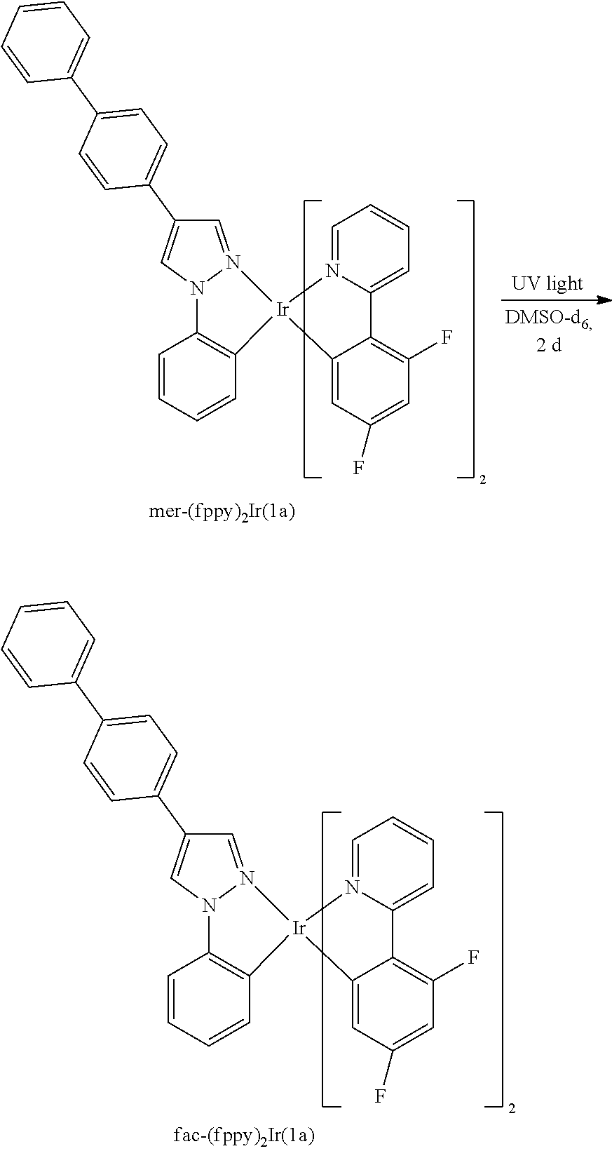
C12=C(C=CC=C1)N1C=C(C3=CC=C(C4=CC=CC=C4)C=C3)C=N1[Ir]21N2=CC=CC=C2C2=C(F)C=C(F)C=C21.C12=C(C=CC=C1)N1C=C(C3=CC=C(C4=CC=CC=C4)C=C3)C=N1[Ir]21N2=CC=CC=C2C2=C(F)C=C(F)C=C21
